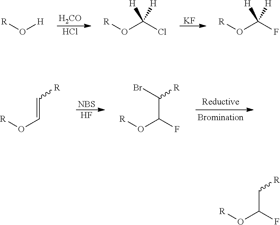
[H2CO].Cl.[KF].[R]O[H].[R]OC(Cl)([H])[H].[R]OC(F)([H])[H].[NBS].F.[R]OC=C[R].C(C(F)O[R])(Br)[R].C(C(F)O[R])[R]
